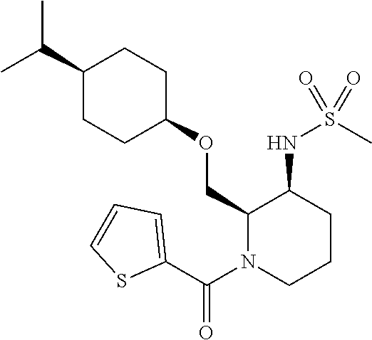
C(C1CCC(OCC2N(C(C3=CC=CS3)=O)CCCC2NS(C)(=O)=O)CC1)(C)C
